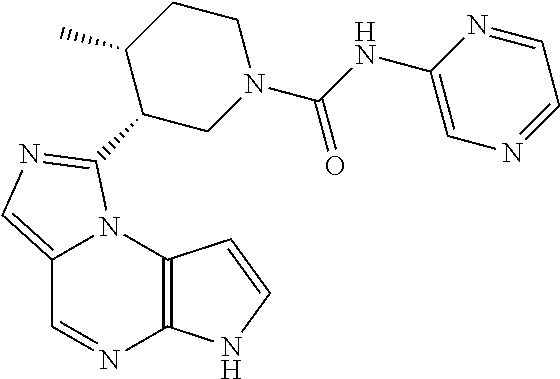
C12=CN=C(C3CN(C(NC4=CN=CC=N4)=O)CCC3C)N1C1=C(N=C2)NC=C1
